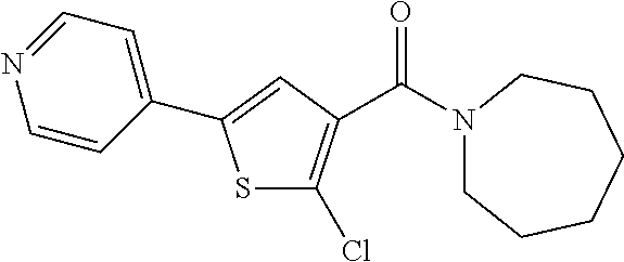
S1C(Cl)=C(C(N2CCCCCC2)=O)C=C1C1=CC=NC=C1
